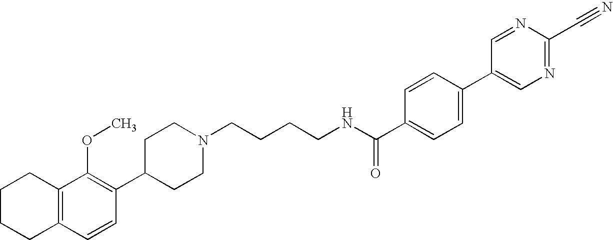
C1(C2=C(OC)C3=C(C=C2)CCCC3)CCN(CCCCNC(=O)C2=CC=C(C3=CN=C(C#N)N=C3)C=C2)CC1
